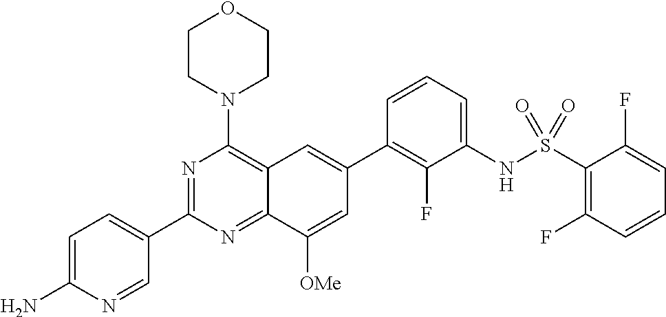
C1=C(N)N=CC(C2=NC(N3CCOCC3)=C3C(=N2)C([OMe])=CC(C2=C(F)C(NS(=O)(=O)C4=C(F)C=CC=C4F)=CC=C2)=C3)=C1
